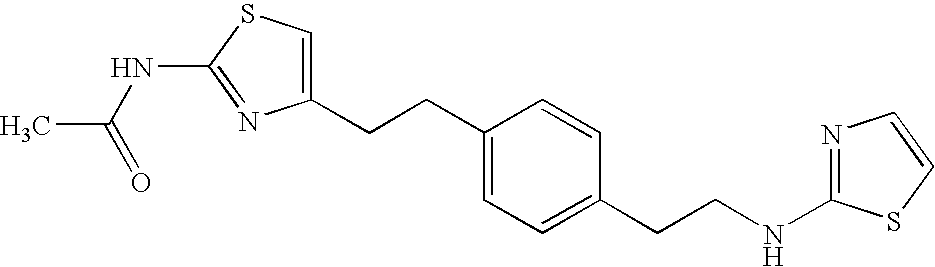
C1(CCC2=CC=C(CCNC3=NC=CS3)C=C2)=CSC(NC(=O)C)=N1
